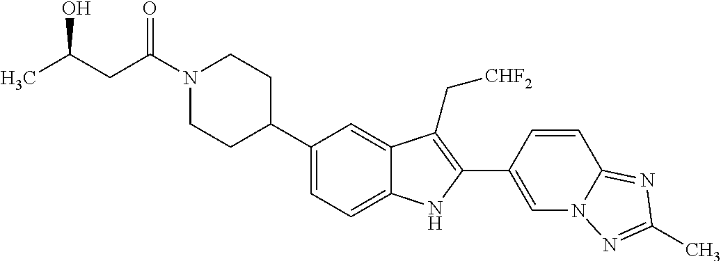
C(N1CCC(C2=CC=C3C(=C2)C(C[CHF2])=C(C2=CN4C(=NC(C)=N4)C=C2)N3)CC1)(CC(C)O)=O
